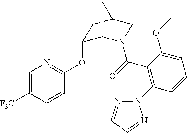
C1(OC2=NC=C([F3C])C=C2)C2N(C(C3=C(N4N=CC=N4)C=CC=C3OC)=O)CC(C1)C2
